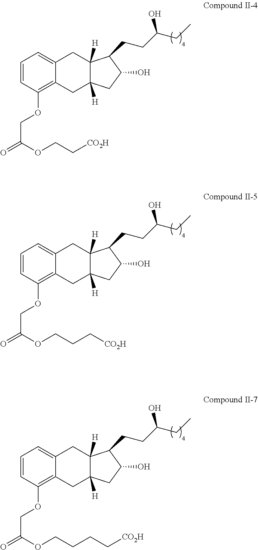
C1=CC(OCC(=O)OCC[CO2H])=C2C(=C1)CC1([H])C([H])(C2)CC(O)C1CCC(CC)O.C1=CC(OCC(=O)OCCC[CO2H])=C2C(=C1)CC1([H])C([H])(C2)CC(O)C1CCC(CC)O.C1=CC(OCC(=O)OCCCC[CO2H])=C2C(=C1)CC1([H])C([H])(C2)CC(O)C1CCC(CC)O
